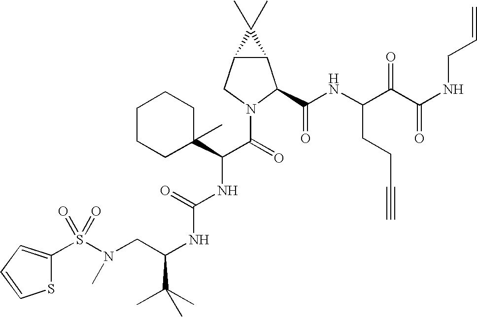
S(N(CC(NC(NC(C(=O)N1C(C(NC(C(C(NCC=C)=O)=O)CCC#C)=O)C2C(C1)C2(C)C)C1(C)CCCCC1)=O)C(C)(C)C)C)(=O)(=O)C1=CC=CS1
